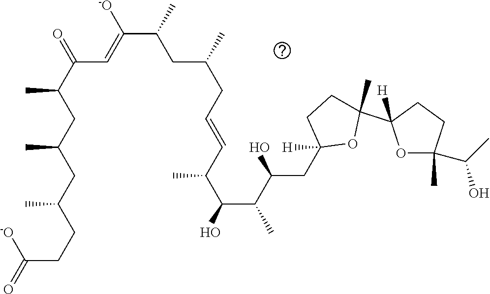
O=C(C(CC(CC(CCC(=O)[-O])C)C)C)C=C(C(CC(CC=CC(C(O)C(C)C(O)CC1([H])OC(C2([H])OC(C)(C(C)O)CC2)(C)CC1)C)C)C)[-O]
